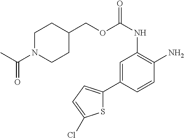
C1=C(C2=CC=C(Cl)S2)C=CC(N)=C1NC(=O)OCC1CCN(C(C)=O)CC1
